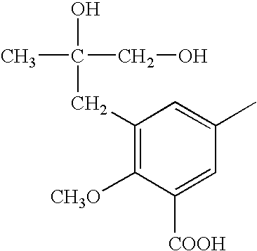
C1(CC(CO)(C)O)=C([CH3O])C([COOH])=CC(C)=C1
